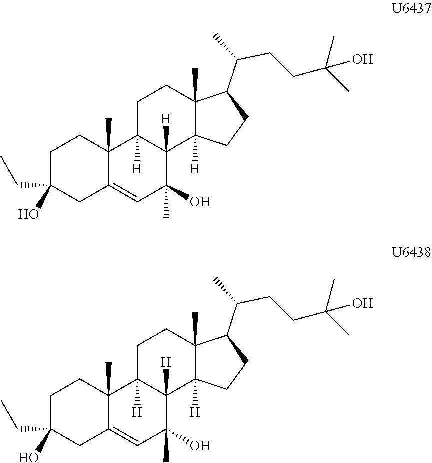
C1C(O)(CC)CC2=CC(O)(C)C3([H])C([H])(C2(C)C1)CCC1(C)C3([H])CCC1C(C)CCC(C)(C)O.C1C(O)(CC)CC2=CC(O)(C)C3([H])C([H])(C2(C)C1)CCC1(C)C3([H])CCC1C(C)CCC(C)(C)O
